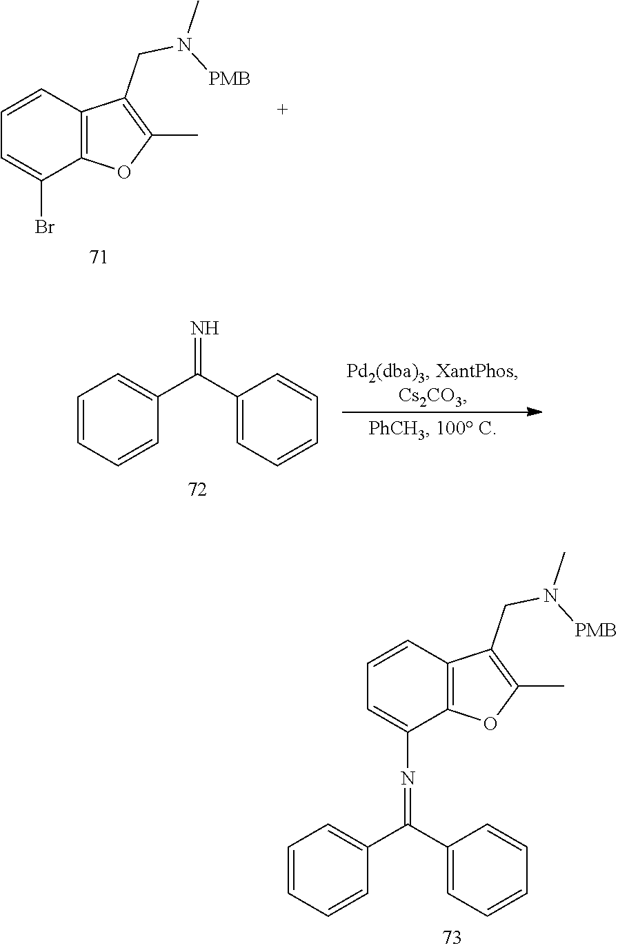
C12=C(C(Br)=CC=C1)OC(C)=C2CN([PMB])C.N=C(C1=CC=CC=C1)C1=CC=CC=C1.C12=C(C(N=C(C3=CC=CC=C3)C3=CC=CC=C3)=CC=C1)OC(C)=C2CN([PMB])C
